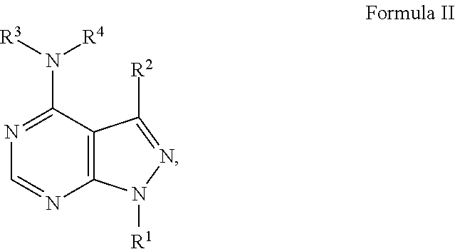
[R2]C1=NN([R1])C2=C1C(N([R3])[R4])=NC=N2
